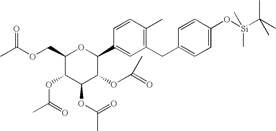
C1(COC(C)=O)C(OC(=O)C)C(OC(=O)C)C(OC(=O)C)C(C2=CC(CC3=CC=C(O[Si](C(C)(C)C)(C)C)C=C3)=C(C)C=C2)O1
